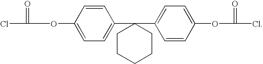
O(C1=CC=C(C2(C3=CC=C(OC(Cl)=O)C=C3)CCCCC2)C=C1)C(Cl)=O
